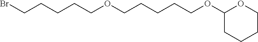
C(CCCCOCCCCCOC1OCCCC1)Br
